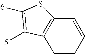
C1=CC=CC2=C1C([5])=C([6])S2
